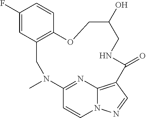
C1(F)=CC2=C(C=C1)OCC(O)CNC(=O)C1=C3N(C=CC(=N3)N(C)C2)N=C1
